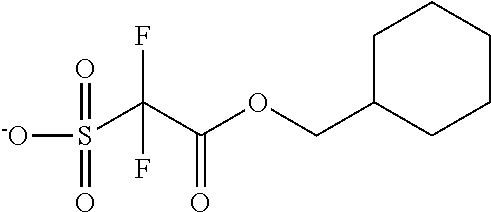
O(C(C(S(=O)(=O)[-O])(F)F)=O)CC1CCCCC1
